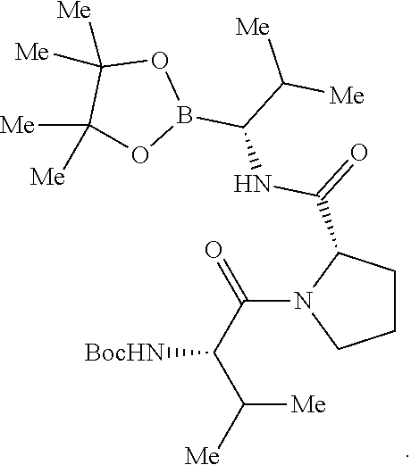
[Me]C(C([BocHN])C(=O)N1CCCC1C(=O)NC(B1OC([Me])([Me])C([Me])([Me])O1)C([Me])[Me])[Me]
